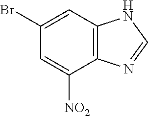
C1=C([NO2])C2=C(C=C1Br)NC=N2
